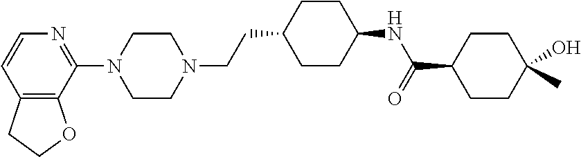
C12=C(C(N3CCN(CCC4CCC(NC(C5CCC(O)(C)CC5)=O)CC4)CC3)=NC=C1)OCC2
